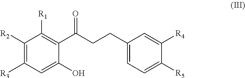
[R2]C1=C([R3])C=C(O)C(C(CCC2=CC=C([R5])C([R4])=C2)=O)=C1[R1]
